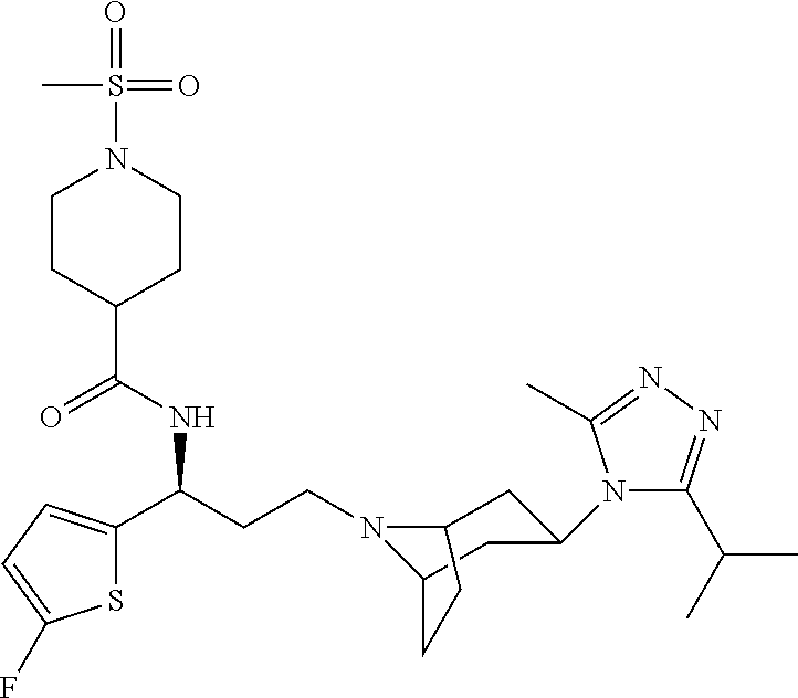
N1(CCC(C2=CC=C(F)S2)NC(C2CCN(S(=O)(C)=O)CC2)=O)C2CC(N3C(C(C)C)=NN=C3C)CC1CC2
